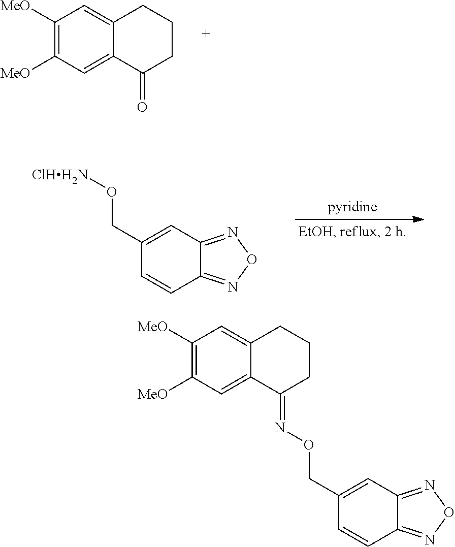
C1([MeO])=C([MeO])C=C2C(=C1)CCCC2=O.C1(CO[ClHH2N])=CC2=NON=C2C=C1.C1(CON=C2CCCC3=CC([MeO])=C([MeO])C=C23)=CC2=NON=C2C=C1
